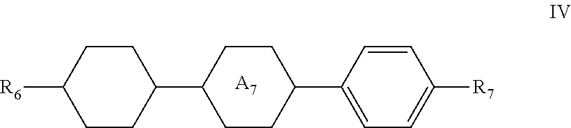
C1=CC(C2CCC(C3CCC([R6])CC3)CC2)=CC=C1[R7].[A7]
